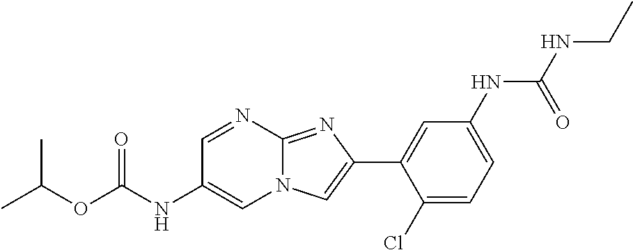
C1=NC2=NC(C3=CC(NC(NCC)=O)=CC=C3Cl)=CN2C=C1NC(OC(C)C)=O
